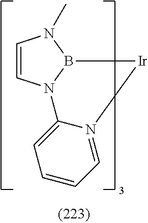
C1=CN2B(N1C)[Ir]N1=CC=CC=C21
